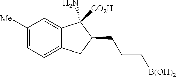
C1([Me])=CC=C2C(=C1)C(N)([CO2H])C(CCC[B(OH)2])C2
